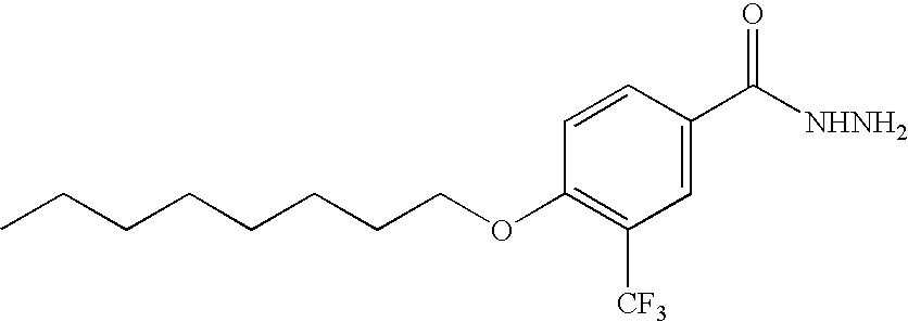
C1=C(C([NHNH2])=O)C=CC(OCCCCCCCC)=C1[CF3]
